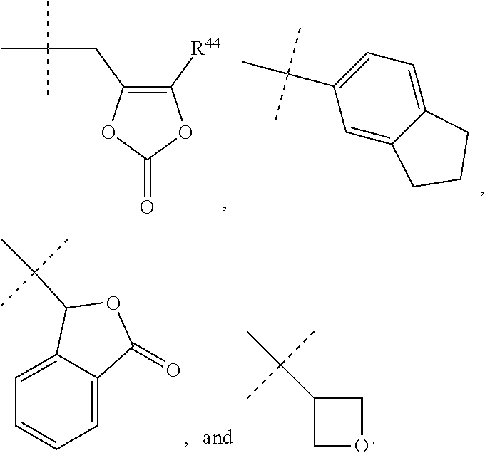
C1([R44])=C(CC(C)(C)C)OC(=O)O1.C1=C(C(C)(C)C)C=C2C(=C1)CCC2.C1=CC=C2C(=C1)C(C(C)(C)C)OC2=O.C1(C(C)(C)C)COC1
